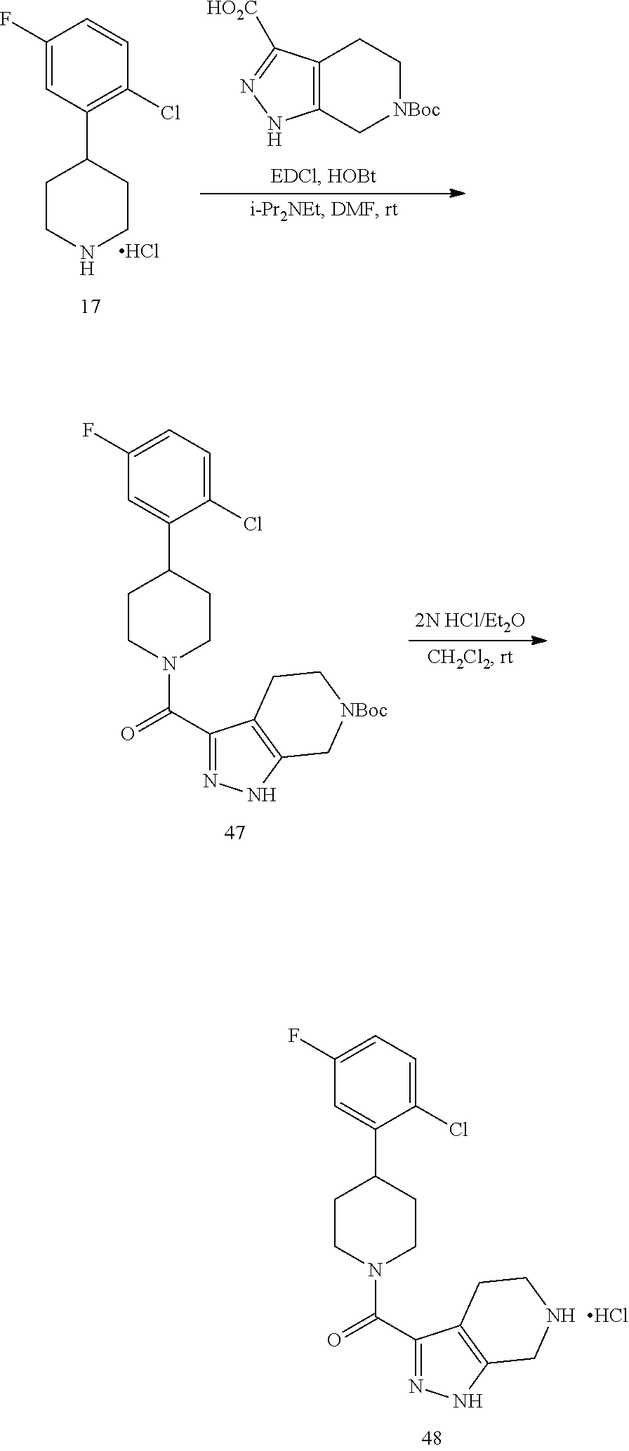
C1(F)=CC=C(Cl)C(C2CCN(C(C3=NNC4=C3CCNC4)=O)CC2)=C1.Cl.C12=C(C[NBoc]CC1)NN=C2[HO2C].C1(F)=CC(C2CCNCC2)=C(Cl)C=C1.Cl.C1(F)=CC=C(Cl)C(C2CCN(C(C3=NNC4=C3CC[NBoc]C4)=O)CC2)=C1
